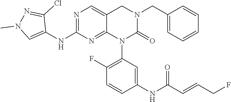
C1(NC2=NC=C3C(=N2)N(C2=C(F)C=CC(NC(C=CCF)=O)=C2)C(=O)N(CC2=CC=CC=C2)C3)=CN(C)N=C1Cl
